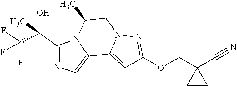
C1(C(C(F)(F)F)(O)C)=NC=C2N1C(C)CN1C2=CC(OCC2(C#N)CC2)=N1
